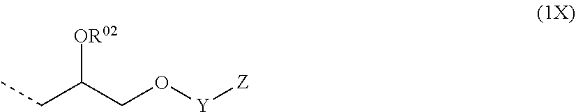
CCC(CO[Y][Z])[OR02]
